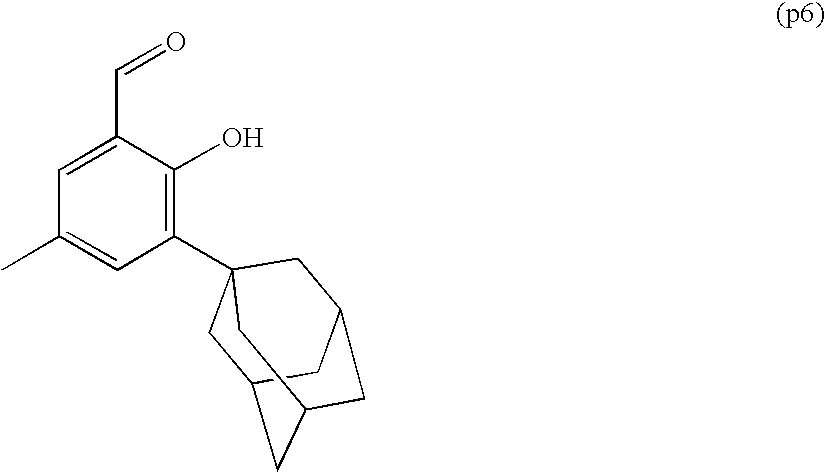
C(C1=CC(C)=CC(C23CC4CC(CC(C2)C4)C3)=C1O)=O
